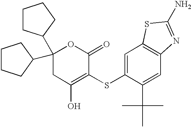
C1CCC(C2(C3CCCC3)CC(O)=C(SC3=CC4=C(C=C3C(C)(C)C)N=C(N)S4)C(=O)O2)C1
